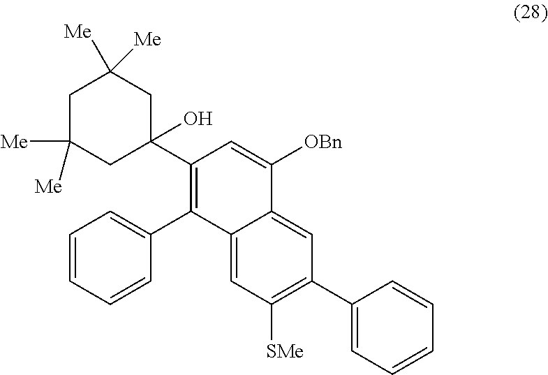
C1=CC=CC(C2=C(C3(O)CC([Me])([Me])CC([Me])([Me])C3)C=C([OBn])C3=CC(C4=CC=CC=C4)=C([SMe])C=C23)=C1
